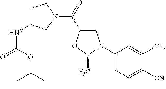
C1(N2CC(C(N3CCC(NC(=O)OC(C)(C)C)C3)=O)OC2[F3C])=CC=C([CN])C([CF3])=C1
